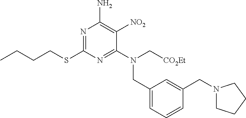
C(CCSC1=NC(N)=C([NO2])C(N(CC2=CC=CC(CN3CCCC3)=C2)C[CO2Et])=N1)C
